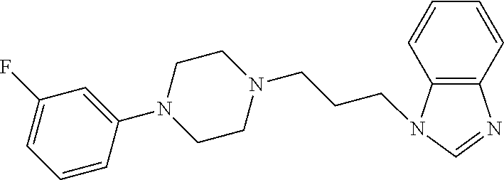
N1(C2=CC(F)=CC=C2)CCN(CCCN2C3=C(N=C2)C=CC=C3)CC1
